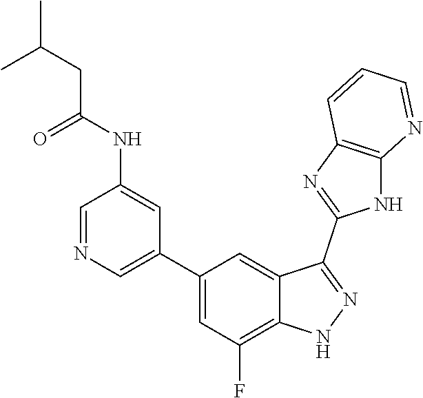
C1=NC=C(C2=CC(F)=C3C(=C2)C(C2=NC4=C(N2)N=CC=C4)=NN3)C=C1NC(=O)CC(C)C
